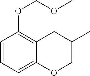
C12=CC=CC(OCOC)=C1CC(C)CO2
